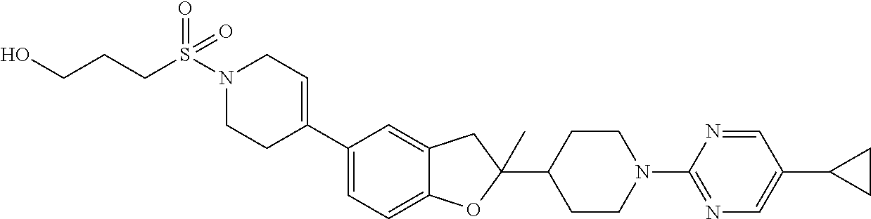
N1(S(CCCO)(=O)=O)CCC(C2=CC=C3C(=C2)CC(C2CCN(C4=NC=C(C5CC5)C=N4)CC2)(C)O3)=CC1
